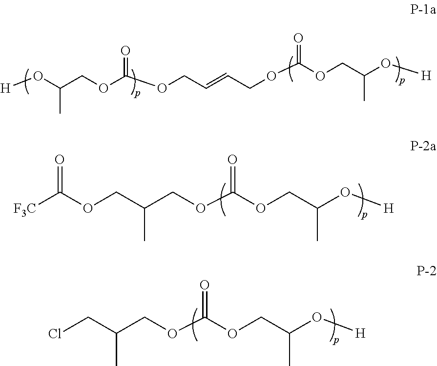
[F3C]C(OCC(COC(OCC(O[H])C)=O)C)=O.ClCC(COC(OCC(O[H])C)=O)C.C(OCC(C)O[H])(=O)OCC=CCOC(=O)OCC(C)O[H]
